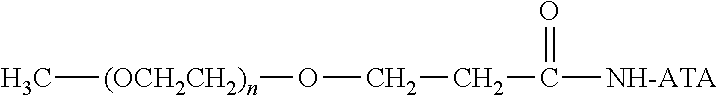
[(OCH2CH2)n](C)OCCC(=O)[NH-ATA]
